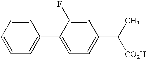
C1=CC=CC=C1C1=CC=C(C(C)[CO2H])C=C1F
